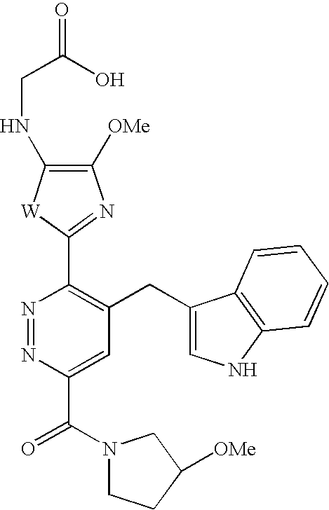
N1=NC(C(N2CCC([OMe])C2)=O)=CC(CC2=CNC3=C2C=CC=C3)=C1C1=NC([OMe])=C(NCC(=O)O)[W]1
